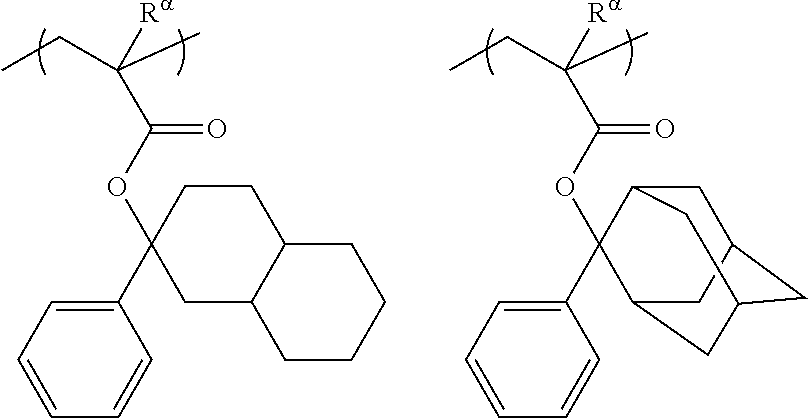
O(C(=O)C([Ra])(CC)C)C1(C2=CC=CC=C2)C2CC3CC(CC1C3)C2.O(C(=O)C([Ra])(CC)C)C1(C2=CC=CC=C2)CC2C(CC1)CCCC2
